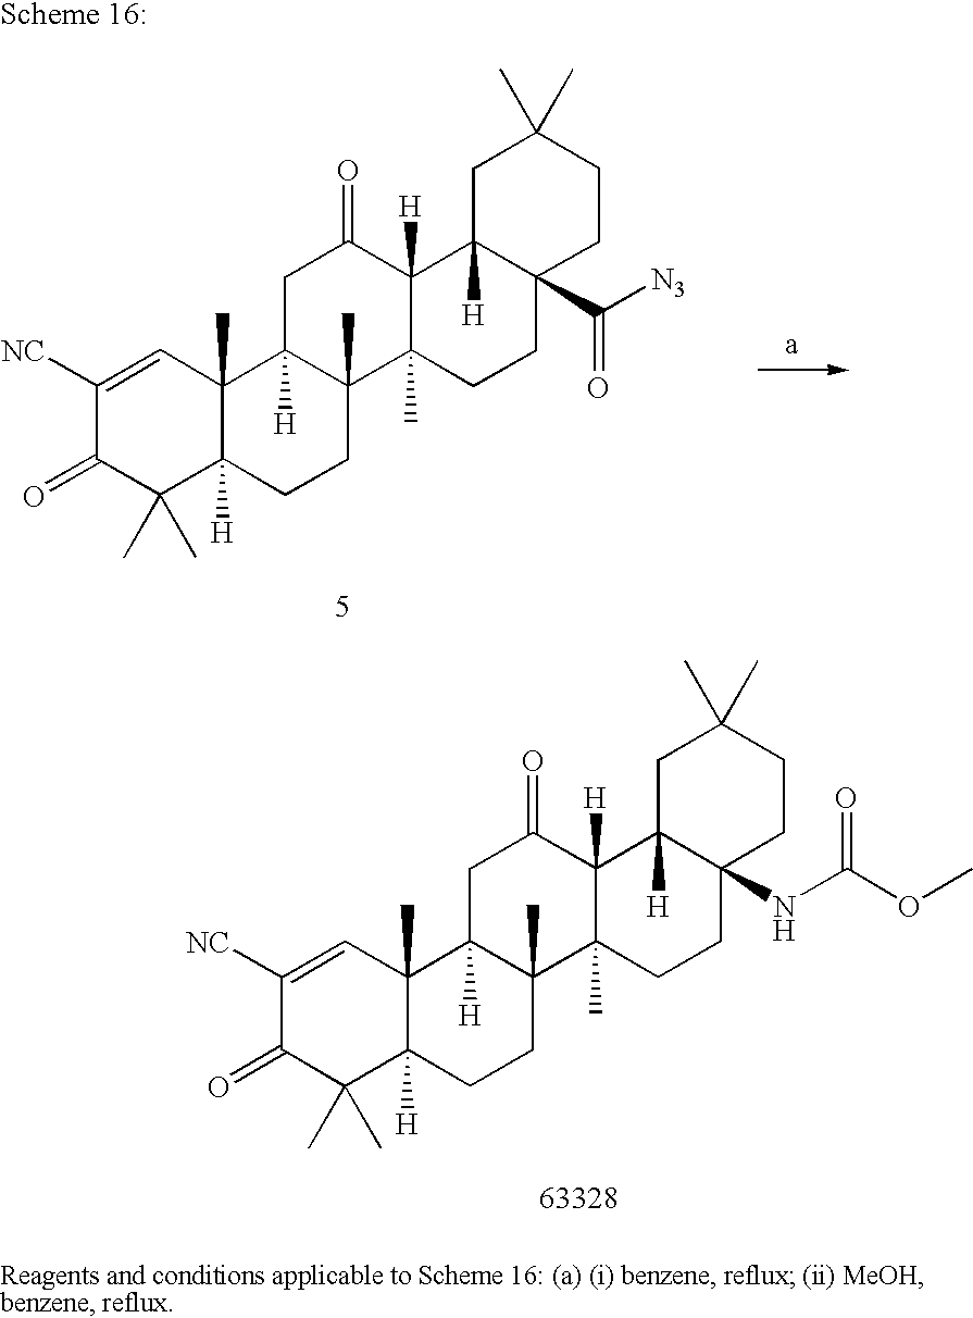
C1([NC])=CC2(C)C([H])(C(C)(C)C1=O)CCC1(C)C2([H])CC(=O)C2([H])C1(C)CCC1(NC(OC)=O)C2([H])CC(C)(C)CC1.C1([NC])=CC2(C)C([H])(C(C)(C)C1=O)CCC1(C)C2([H])CC(=O)C2([H])C1(C)CCC1(C([N3])=O)C2([H])CC(C)(C)CC1
